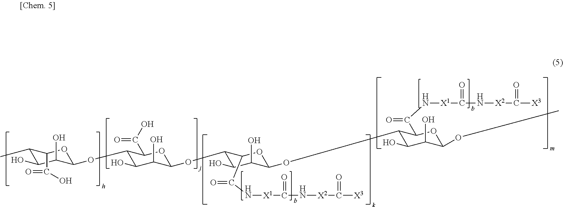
C1(C)C(O)C(O)C(OC2C(O)C(O)C(OC3C(O)C(O)C(OC4C(O)C(O)C(OC)OC4C(=O)N[X1]C(N[X2]C([X3])=O)=O)OC3C(=O)N[X1]C(N[X2]C([X3])=O)=O)OC2C(O)=O)OC1C(O)=O
